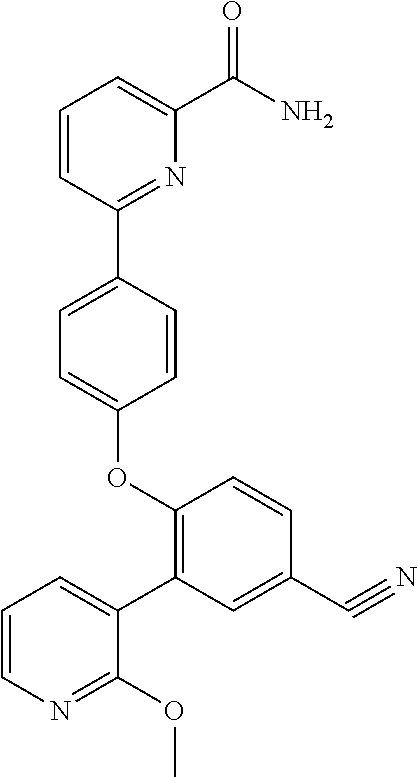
O(C1=CC=C(C2=NC(C(=O)N)=CC=C2)C=C1)C1=C(C2=CC=CN=C2OC)C=C(C#N)C=C1
